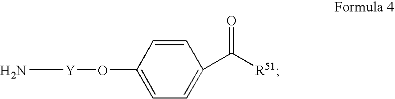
N[Y]OC1=CC=C(C([R51])=O)C=C1
